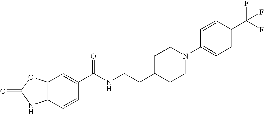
C1=CC2=C(C=C1C(NCCC1CCN(C3=CC=C(C(F)(F)F)C=C3)CC1)=O)OC(=O)N2
